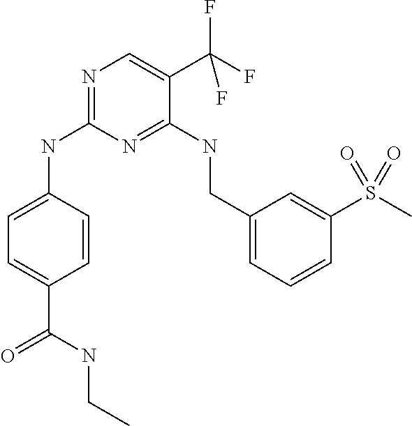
C1=CC(NC2=NC=C(C(F)(F)F)C(NCC3=CC=CC(S(C)(=O)=O)=C3)=N2)=CC=C1C(=O)NCC
